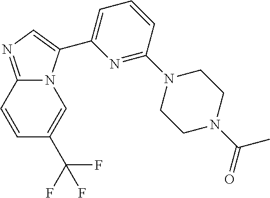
C12=NC=C(C3=CC=CC(N4CCN(C(C)=O)CC4)=N3)N1C=C(C(F)(F)F)C=C2
